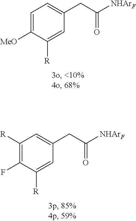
C1=C([MeO])C([R])=CC(CC([NHArF])=O)=C1.C1([R])=C(F)C([R])=CC(CC([NHArF])=O)=C1
